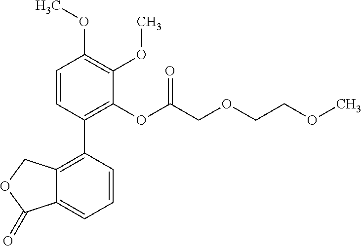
C1=CC(C2=C3C(=CC=C2)C(=O)OC3)=C(OC(COCCOC)=O)C(OC)=C1OC
